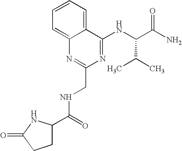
C12=CC=CC=C1N=C(CNC(=O)C1CCC(=O)N1)N=C2NC(C(N)=O)C(C)C
